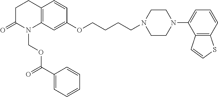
C12=C(C=C(OCCCCN3CCN(C4=CC=CC5=C4C=CS5)CC3)C=C1)N(COC(C1=CC=CC=C1)=O)C(=O)CC2
